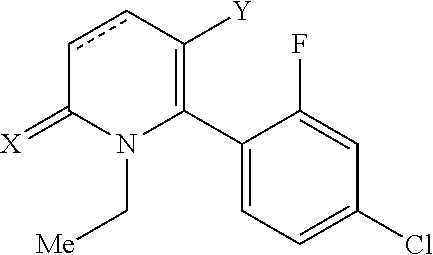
C1(C2=C([Y])ccC(=[X])N2C[Me])=CC=C(Cl)C=C1F
